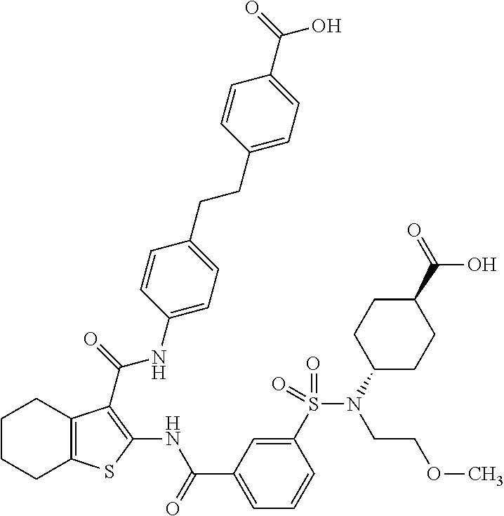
C1(S(N(C2CCC(C(=O)O)CC2)CCOC)(=O)=O)=CC(C(=O)NC2=C(C(=O)NC3=CC=C(CCC4=CC=C(C(=O)O)C=C4)C=C3)C3=C(S2)CCCC3)=CC=C1
